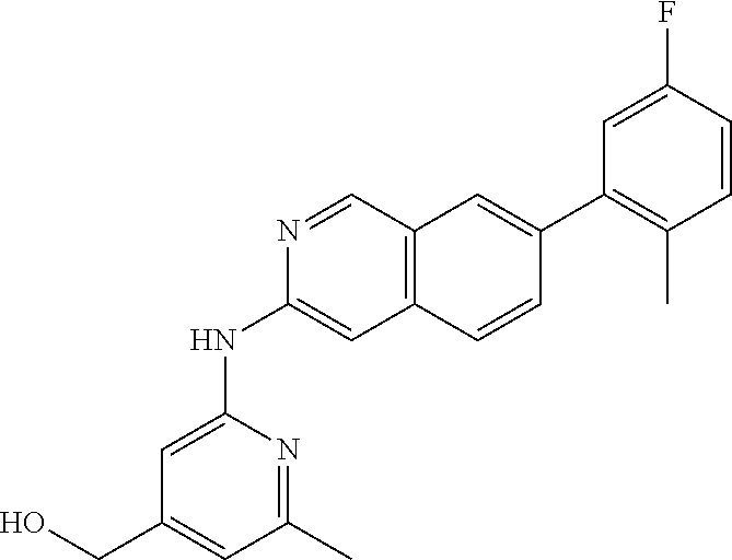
N1=CC2=C(C=C1NC1=CC(CO)=CC(C)=N1)C=CC(C1=C(C)C=CC(F)=C1)=C2
